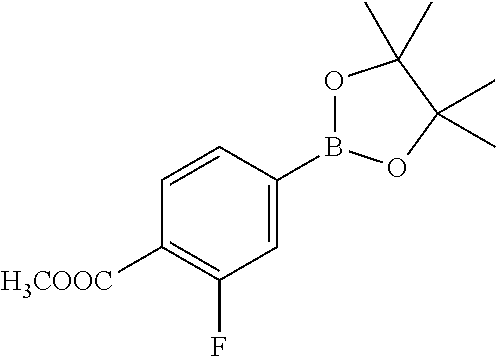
C1=C(B2OC(C)(C)C(C)(C)O2)C=CC([H3COOC])=C1F
